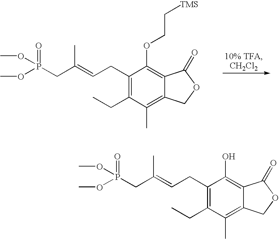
P(CC(=CCC1=C(CC)C(C)=C2C(=C1OCC[TMS])C(=O)OC2)C)(OC)(OC)=O.P(CC(=CCC1=C(CC)C(C)=C2C(=C1O)C(=O)OC2)C)(OC)(OC)=O
